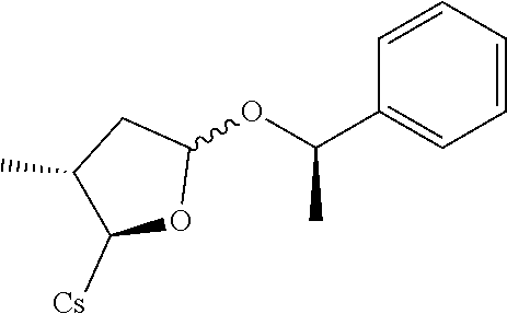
C1(C)C([Cs])OC(OC(C2=CC=CC=C2)C)C1
